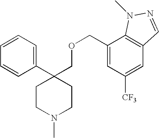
C1(C2(COCC3=CC([CF3])=CC4=C3N(C)N=C4)CCN(C)CC2)=CC=CC=C1
